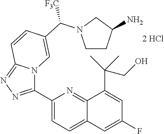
C1(C2=NN=C3N2C=C(C(N2CCC(N)C2)[F3C])C=C3)=CC=C2C(=N1)C(C(CO)(C)C)=CC(F)=C2.[2 HCl]
